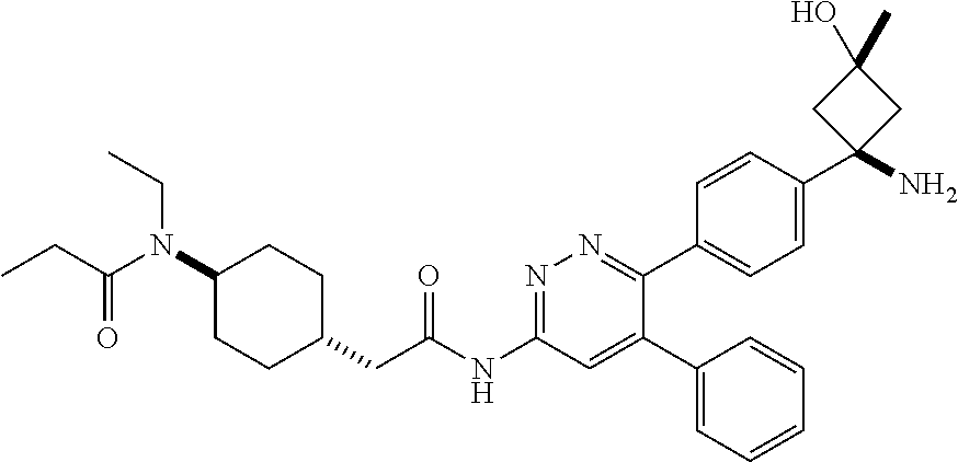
CCC(N(C1CCC(CC(NC2=NN=C(C3=CC=C(C4(N)CC(O)(C)C4)C=C3)C(C3=CC=CC=C3)=C2)=O)CC1)CC)=O
